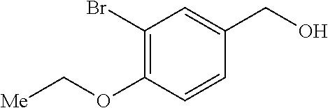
C1(Br)=C(OC[Me])C=CC(CO)=C1
